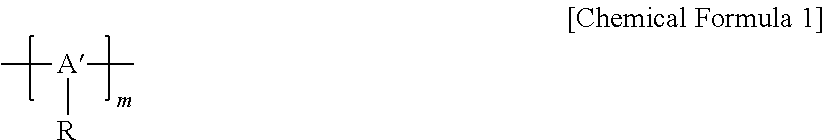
C[A](C)[R]
